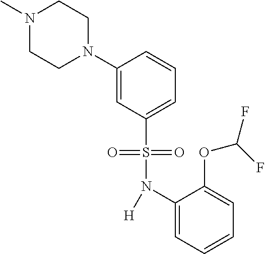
C1(N2CCN(C)CC2)=CC(S(=O)(=O)N(C2=CC=CC=C2OC(F)F)[H])=CC=C1
